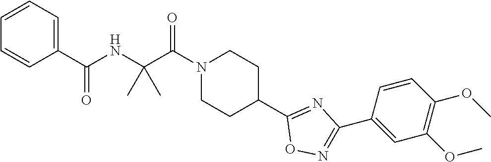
N1(C(C(NC(C2=CC=CC=C2)=O)(C)C)=O)CCC(C2=NC(C3=CC(OC)=C(OC)C=C3)=NO2)CC1
